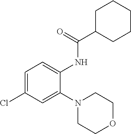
C1=C(Cl)C=C(N2CCOCC2)C(NC(C2CCCCC2)=O)=C1
